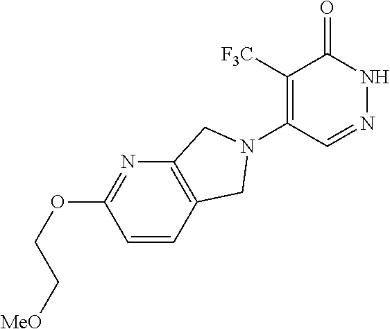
C1([F3C])=C(N2CC3=C(N=C(OCC[MeO])C=C3)C2)C=NNC1=O
